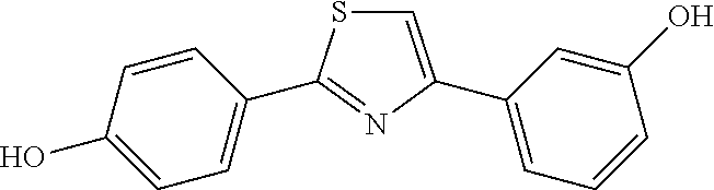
C1=C(C2=CC=CC(O)=C2)N=C(C2=CC=C(O)C=C2)S1
